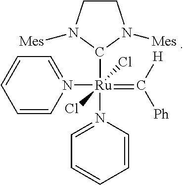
C1CN([Mes])C([Ru](N2=CC=CC=C2)(=C([Ph])[H])(Cl)(Cl)N2=CC=CC=C2)N1[Mes]
